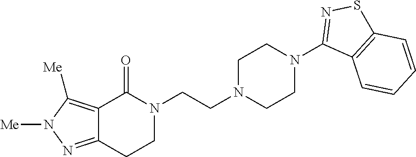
N1(CCN2CCN(C3=NSC4=C3C=CC=C4)CC2)C(=O)C2=C([Me])N([Me])N=C2CC1
